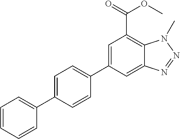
C12=CC(C3=CC=C(C4=CC=CC=C4)C=C3)=CC(C(=O)OC)=C1N(C)N=N2
